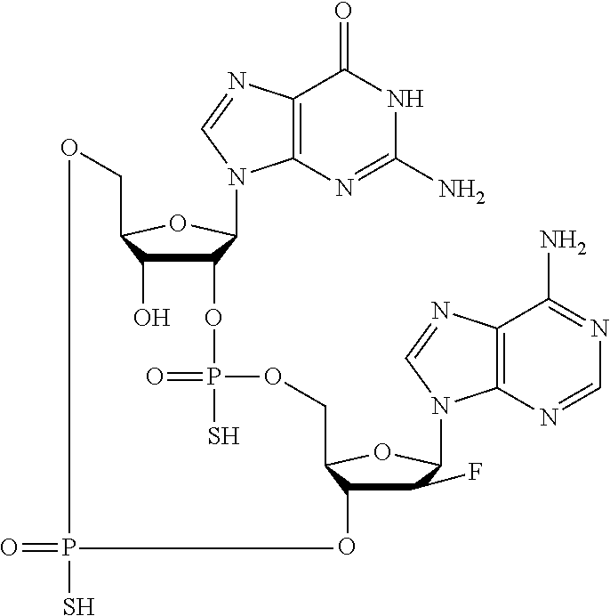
C12=C(N=C(N)NC1=O)N(C1C(OP(=O)(S)OCC3C(O)C(F)C(N4C5=C(C(N)=NC=N5)N=C4)O3)C(O)C(CO)O1)C=N2.O=PS
